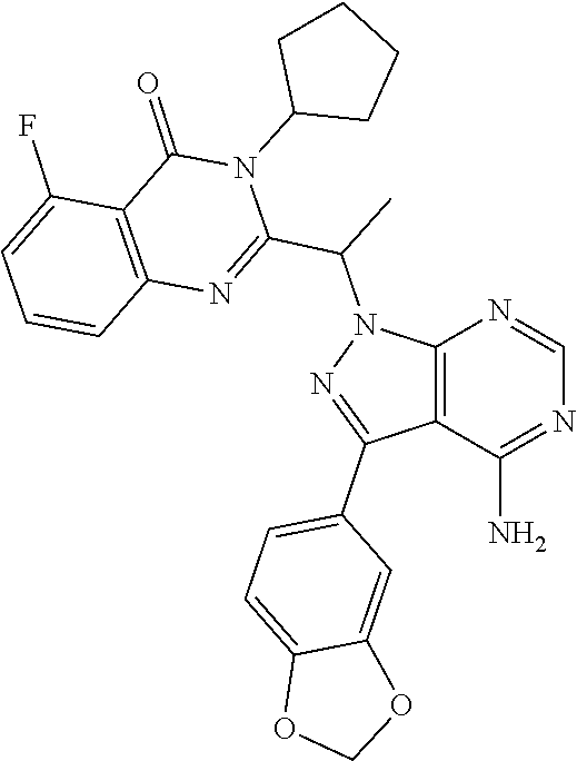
N1=C(N)C2=C(N=C1)N(C(C1=NC3=C(C(F)=CC=C3)C(=O)N1C1CCCC1)C)N=C2C1=CC=C2C(=C1)OCO2
